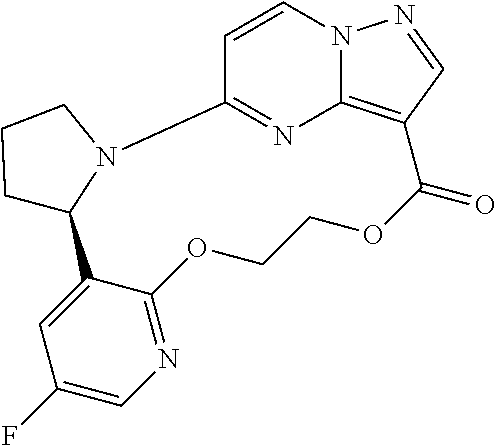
C1=CN2C3=C(C=N2)C(=O)OCCOC2=NC=C(F)C=C2C2CCCN2C1=N3
